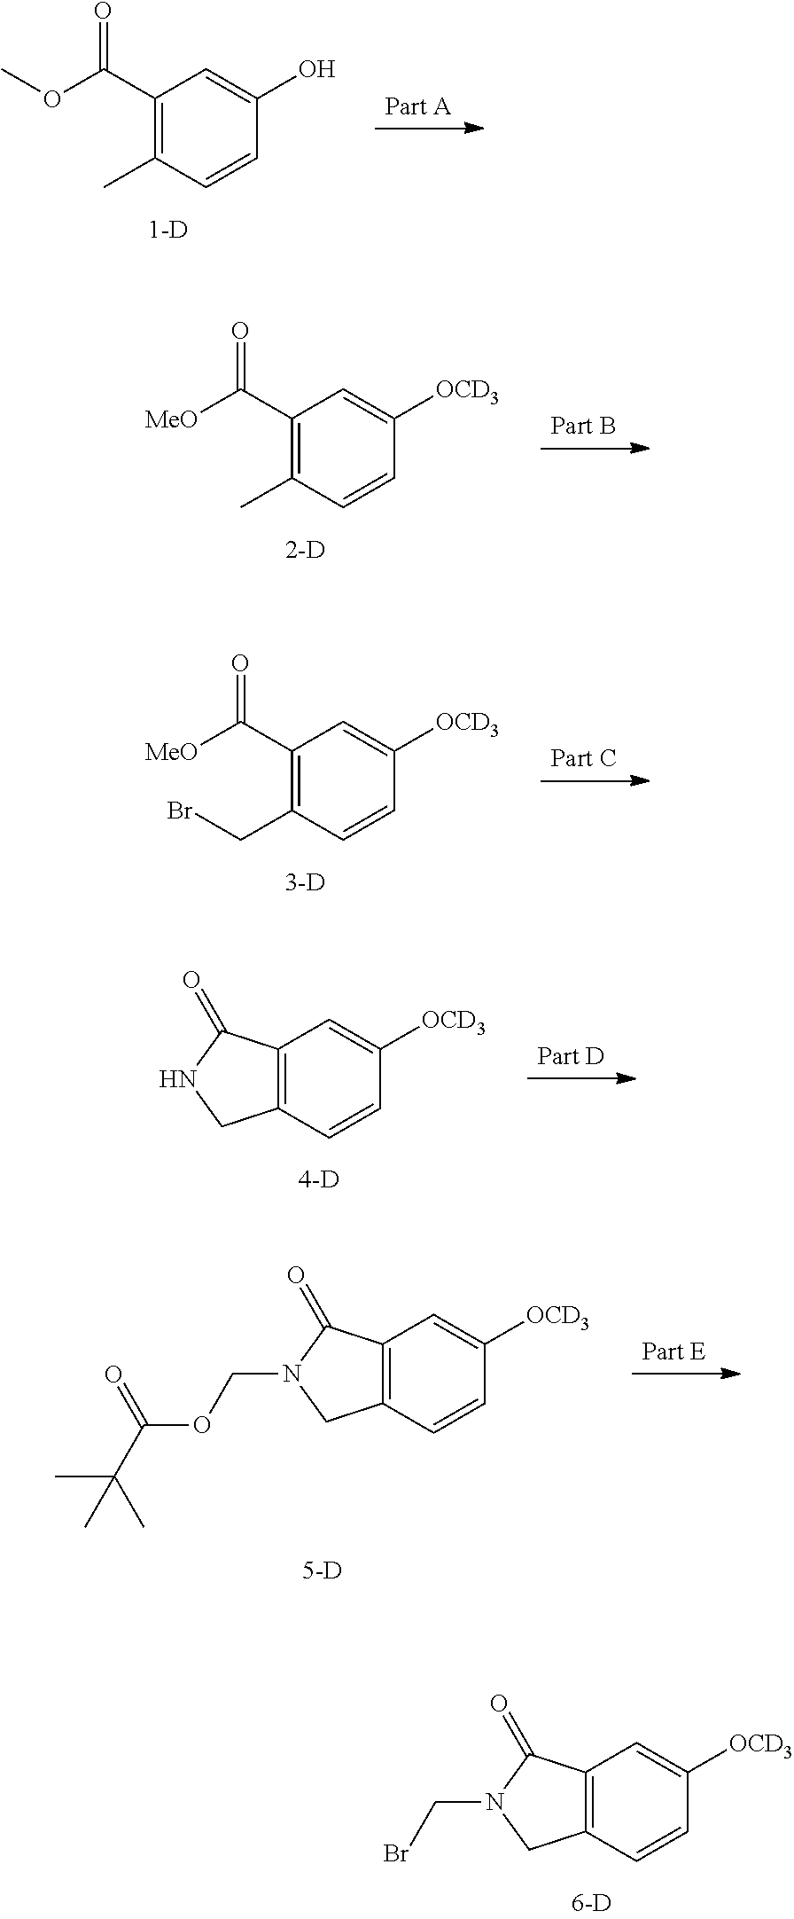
C12=C(C=CC([OCD3])=C1)CN(CBr)C2=O.C1(C(OC)=O)=C(C)C=CC(O)=C1.C1(C([MeO])=O)=C(C)C=CC([OCD3])=C1.C1(C([MeO])=O)=C(CBr)C=CC([OCD3])=C1.C12=C(C=CC([OCD3])=C1)CNC2=O.C12=C(C=CC([OCD3])=C1)CN(COC(=O)C(C)(C)C)C2=O
